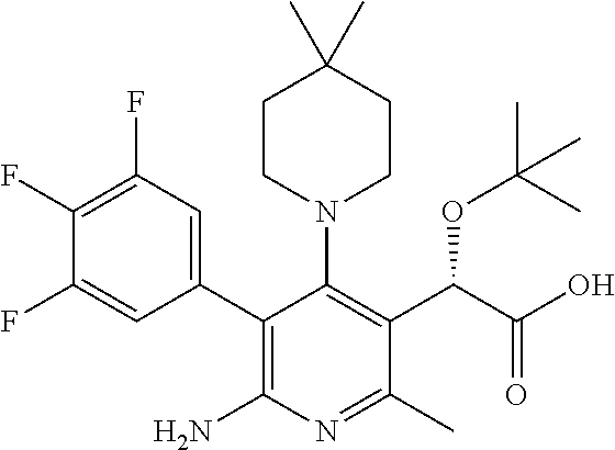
FC1=C(F)C=C(C2=C(N)N=C(C)C(C(C(O)=O)OC(C)(C)C)=C2N2CCC(C)(C)CC2)C=C1F
